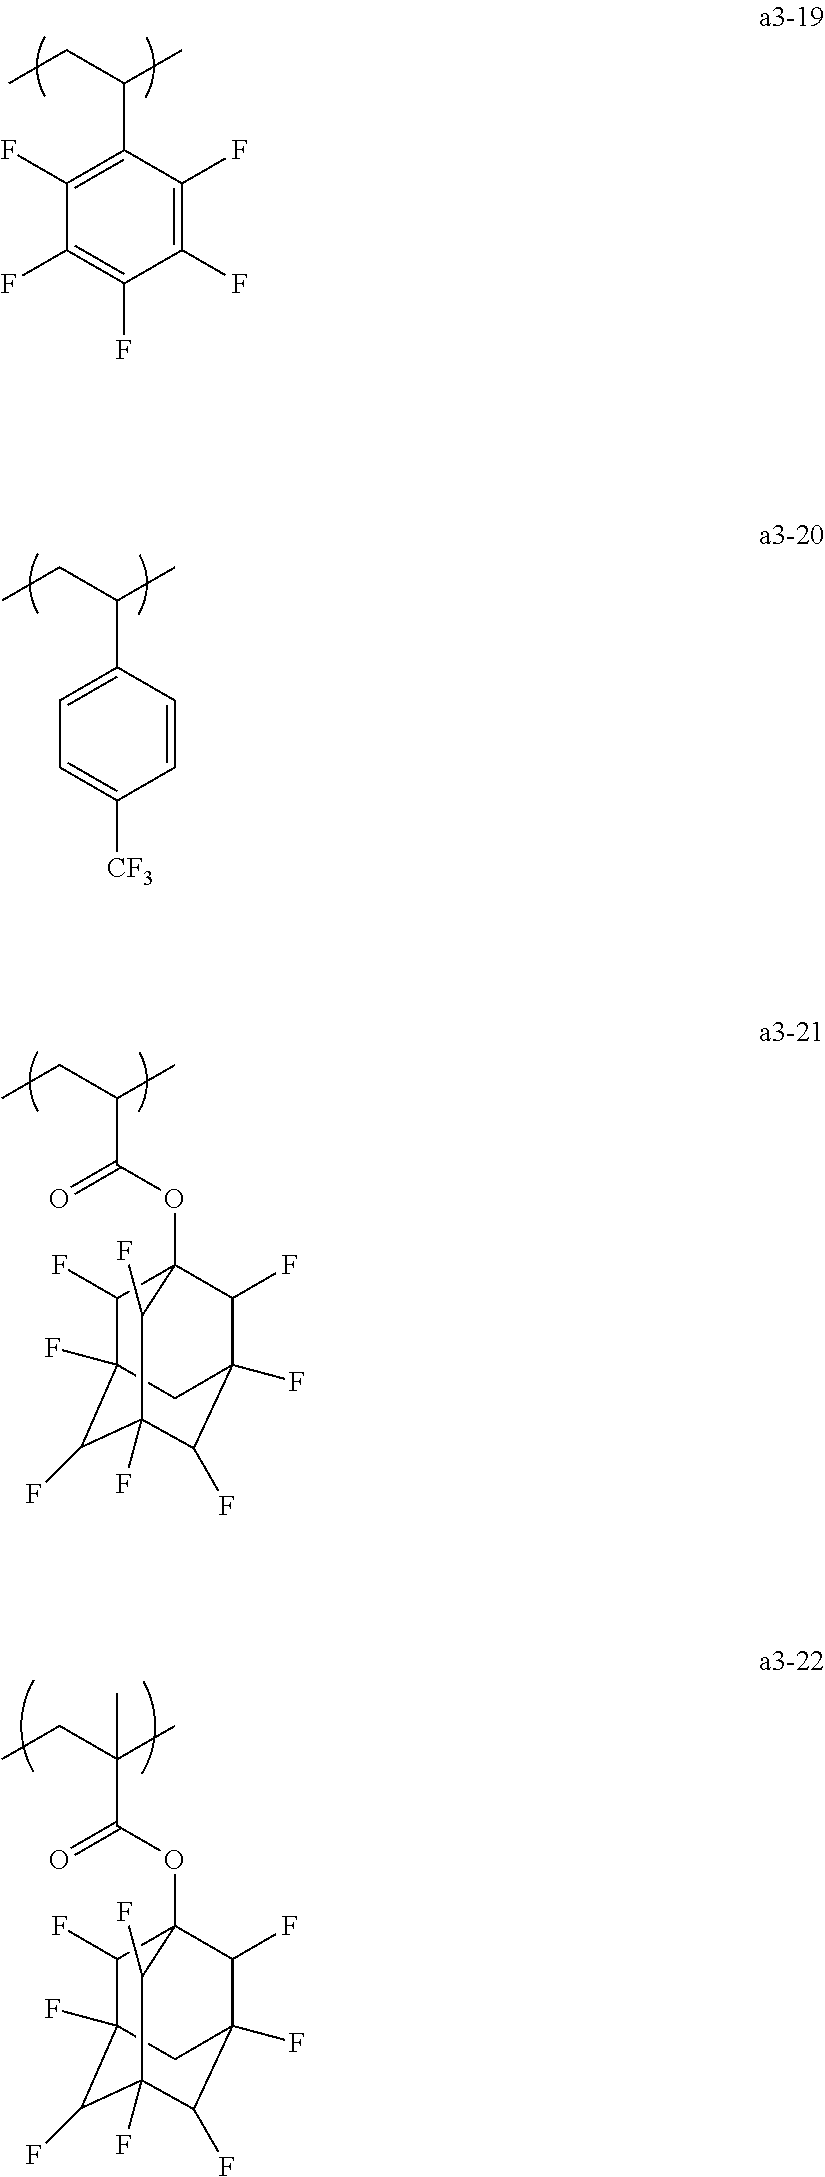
CCC(C)C1=C(F)C(F)=C(F)C(F)=C1F.CCC(C)C1=CC=C([CF3])C=C1.CCC(C)C(OC12C(F)C3(F)C(F)C(F)(C(F)C(F)(C1F)C3)C2F)=O.CCC(C)(C(OC12C(F)C3(F)C(F)C(F)(C(F)C(F)(C1F)C3)C2F)=O)C
